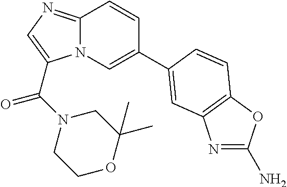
C12=NC=C(C(=O)N3CCOC(C)(C)C3)N1C=C(C1=CC3=C(OC(N)=N3)C=C1)C=C2
